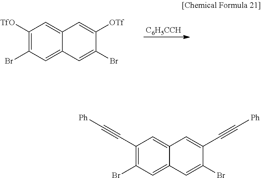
[C6H5CCH].C1([TfO])=C(Br)C=C2C(=C1)C=C([OTf])C(Br)=C2.C1(C#C[Ph])=C(Br)C=C2C(=C1)C=C(C#C[Ph])C(Br)=C2
